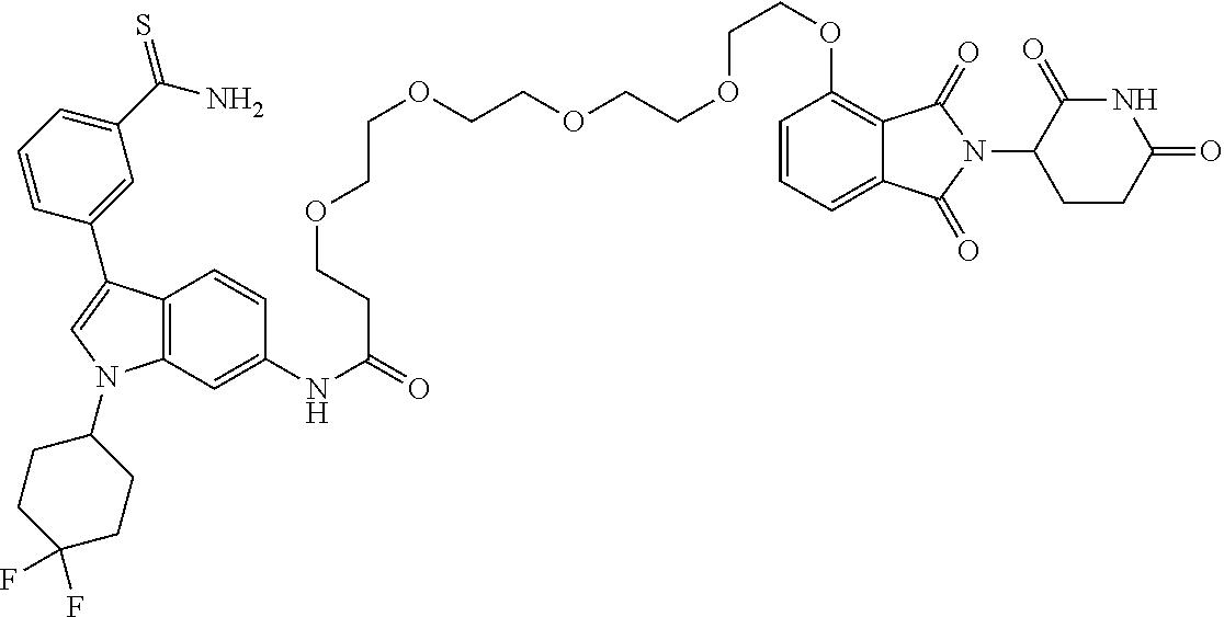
C12=C(C=C(NC(=O)CCOCCOCCOCCOCCOC3=C4C(=CC=C3)C(=O)N(C3CCC(=O)NC3=O)C4=O)C=C1)N(C1CCC(F)(F)CC1)C=C2C1=CC(C(N)=S)=CC=C1
